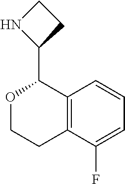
O1CCC2=C(C1C1CCN1)C=CC=C2F
